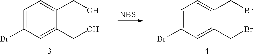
C1=C(Br)C=C(CBr)C(CBr)=C1.[NBS].C1=C(Br)C=C(CO)C(CO)=C1
